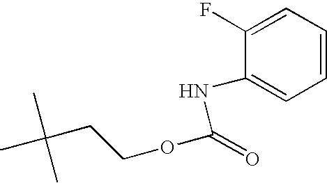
C1=CC=C(F)C(NC(OCCC(C)(C)C)=O)=C1
